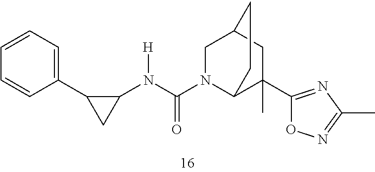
C1(N(C(N2C3C(C4=NC(C)=NO4)(C)CC(C2)CC3)=O)[H])C(C2=CC=CC=C2)C1
